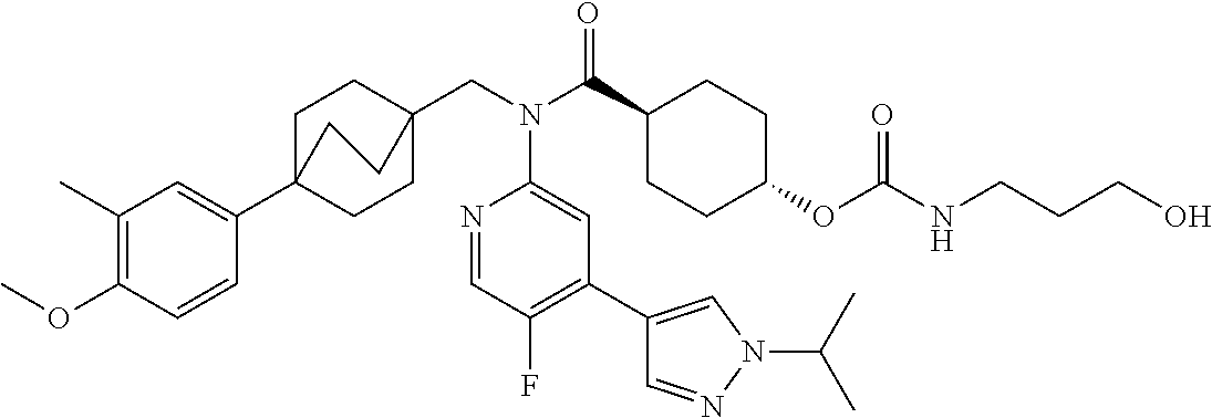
C1(C)=C(OC)C=CC(C23CCC(CN(C(C4CCC(OC(NCCCO)=O)CC4)=O)C4=CC(C5=CN(C(C)C)N=C5)=C(F)C=N4)(CC2)CC3)=C1
